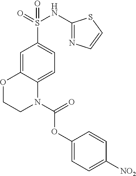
C(OC1=CC=C([NO2])C=C1)(=O)N1C2=CC=C(S(=O)(NC3=NC=CS3)=O)C=C2OCC1
